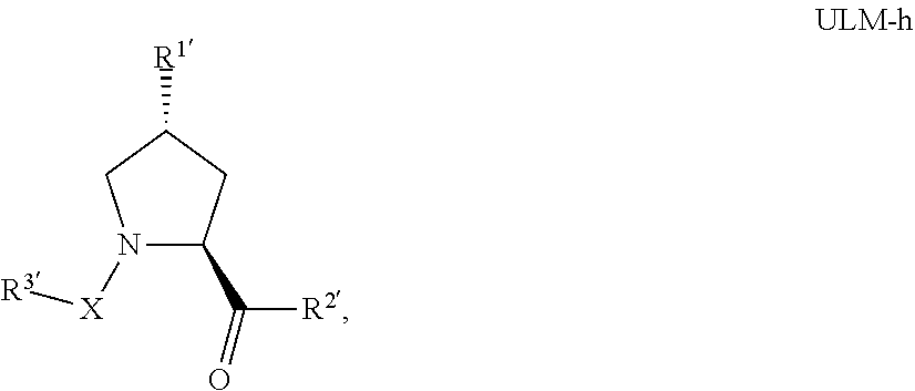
N1([X][R3])C(C([R2])=O)CC([R1])C1
